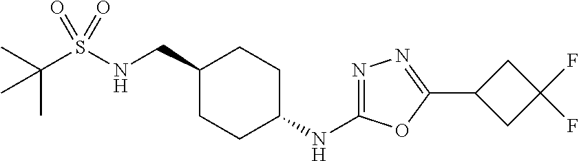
C1(CNS(C(C)(C)C)(=O)=O)CCC(NC2=NN=C(C3CC(F)(F)C3)O2)CC1
